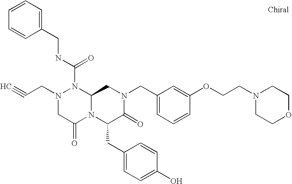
C(N1CC(=O)N2C(N1C(NCC1=CC=CC=C1)=O)CN(CC1=CC=CC(OCCN3CCOCC3)=C1)C(=O)C2CC1=CC=C(O)C=C1)C#C
